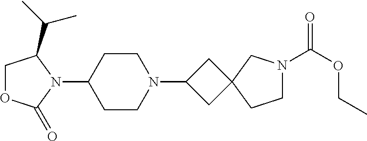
C1OC(=O)N(C2CCN(C3CC4(C3)CCN(C(OCC)=O)C4)CC2)C1C(C)C
